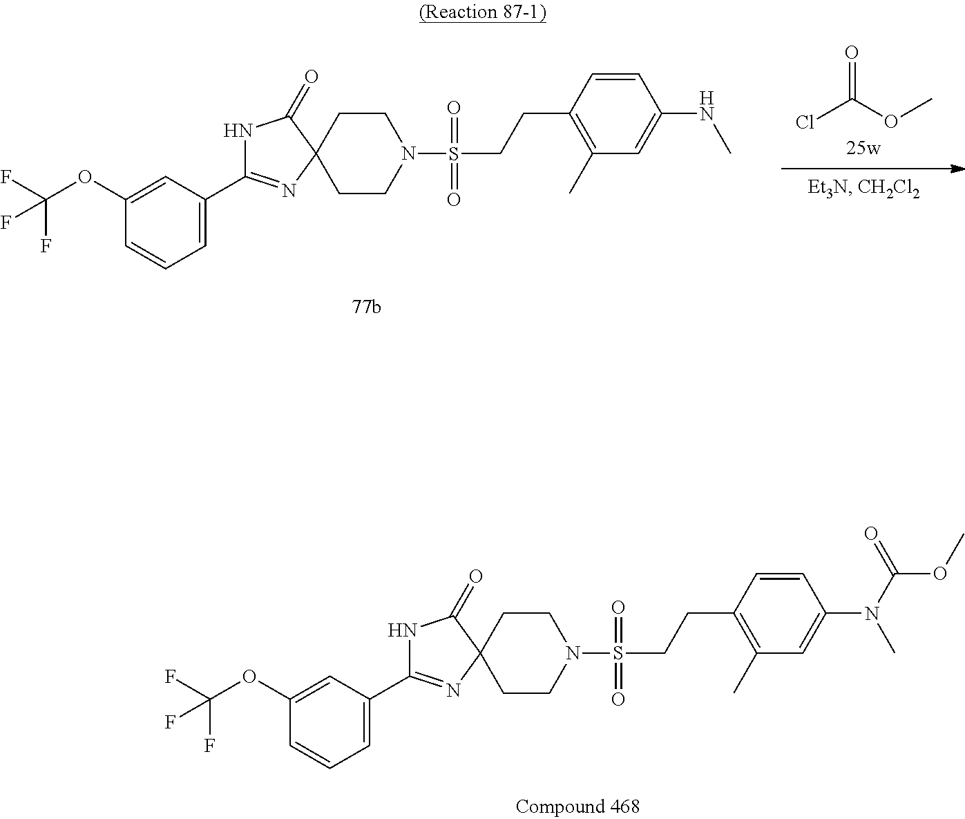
C1=C(OC(F)(F)F)C=CC=C1C1=NC2(CCN(S(CCC3=C(C)C=C(NC)C=C3)(=O)=O)CC2)C(=O)N1.ClC(OC)=O.C1=C(OC(F)(F)F)C=CC=C1C1=NC2(CCN(S(CCC3=C(C)C=C(N(C)C(OC)=O)C=C3)(=O)=O)CC2)C(=O)N1
